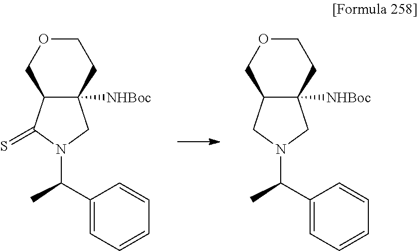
C12([NHBoc])C(C(=S)N(C(C)C3=CC=CC=C3)C1)COCC2.C12([NHBoc])C(CN(C(C)C3=CC=CC=C3)C1)COCC2
